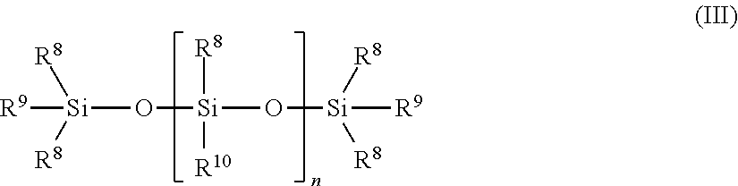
[R9][Si]([R8])([R8])O[Si]([R8])([R10])O[Si]([R8])([R8])[R9]
